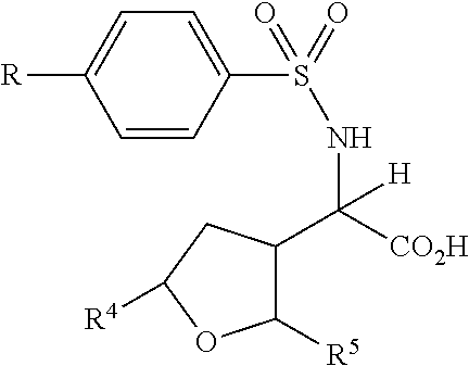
C1=CC(S(NC([CO2H])(C2C([R5])OC([R4])C2)[H])(=O)=O)=CC=C1[R]
